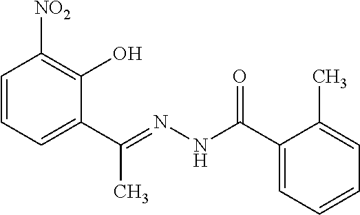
C1=CC=C(C(C)=NNC(=O)C2=CC=CC=C2C)C(O)=C1[NO2]
